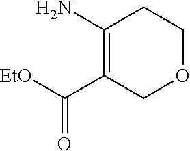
C1(N)=C(C([EtO])=O)COCC1
